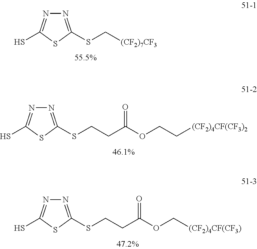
N1=C(SC[(CF2)7CF3])SC(S)=N1.N1=C(SCCC(=O)OCC[(CF2)4CF(CF3)2])SC(S)=N1.N1=C(SCCC(=O)OC[(CF2)4CF(CF3)])SC(S)=N1
